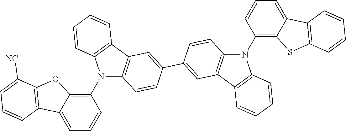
N1(C2=C3C(=CC=C2)C2=C(O3)C([NC])=CC=C2)C2=C(C3=C1C=CC=C3)C=C(C1=CC3=C(C=C1)N(C1=C4C(=CC=C1)C1=C(S4)C=CC=C1)C1=C3C=CC=C1)C=C2
